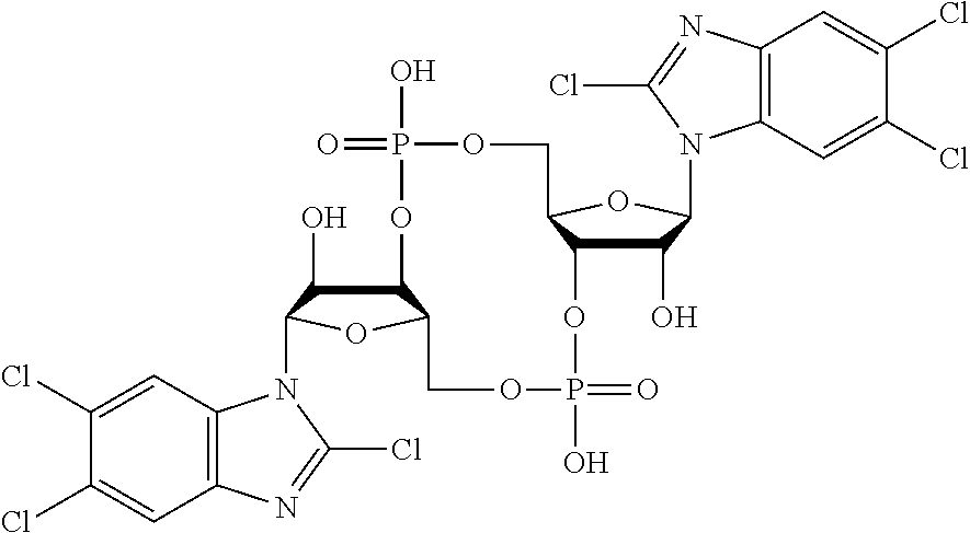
C12C(O)C(N3C4=C(C=C(Cl)C(Cl)=C4)N=C3Cl)OC1COP(O)(=O)OC1C(O)C(N3C4=C(C=C(Cl)C(Cl)=C4)N=C3Cl)OC1COP(O)(=O)O2
